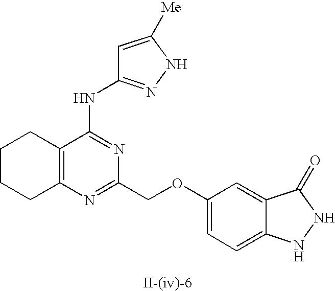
C12=C(N=C(COC3=CC=C4C(=C3)C(=O)NN4)N=C1NC1=NNC([Me])=C1)CCCC2
